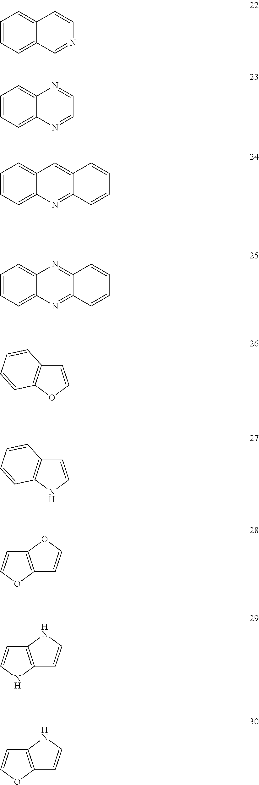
C1=CC=C2C(=C1)C=CN=C2.C1=CC=C2C(=C1)N=CC=N2.C1=CC=C2C(=C1)C=C1C(=N2)C=CC=C1.C1=CC=C2C(=C1)N=C1C(=N2)C=CC=C1.C1=COC2=C1C=CC=C2.C1=CNC2=C1C=CC=C2.C12=C(OC=C1)C=CO2.C12=C(NC=C1)C=CN2.C12=C(OC=C1)C=CN2
